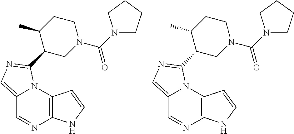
C12=CN=C(C3CN(C(=O)N4CCCC4)CCC3C)N1C1=C(N=C2)NC=C1.C12=CN=C(C3CN(C(=O)N4CCCC4)CCC3C)N1C1=C(N=C2)NC=C1
